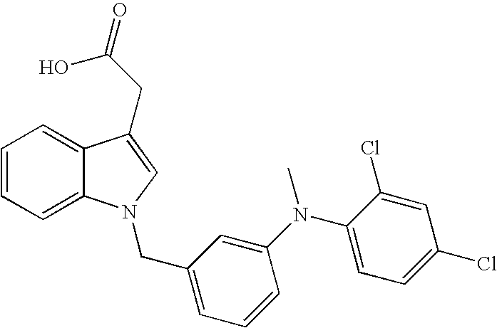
C1=CC=C2C(=C1)C(CC(O)=O)=CN2CC1=CC=CC(N(C2=CC=C(Cl)C=C2Cl)C)=C1
